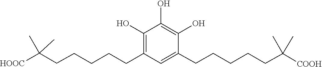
C1(O)=C(O)C(CCCCCC(C)(C)[COOH])=CC(CCCCCC(C)(C)[HOOC])=C1O
